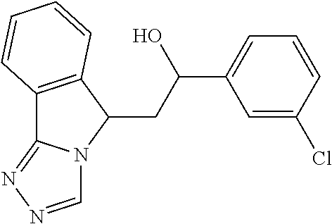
C12=C(C(CC(O)C3=CC=CC(Cl)=C3)N3C1=NN=C3)C=CC=C2
